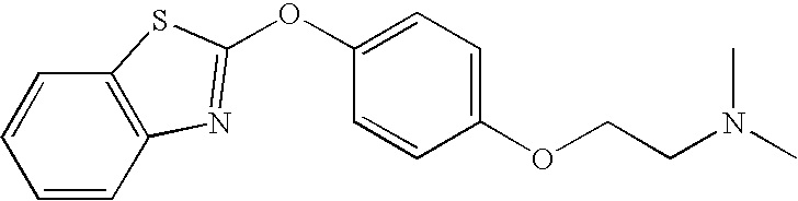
C1=CC2=C(C=C1)SC(OC1=CC=C(OCCN(C)C)C=C1)=N2
